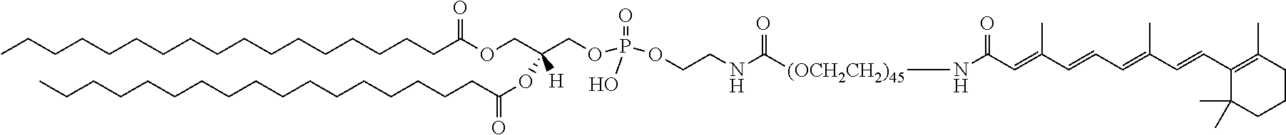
CCCCCCCCCCCCCCCCCC(OCC(COP(OCCNC(=O)[(OCH2CH2)45]NC(=O)C=C(C)C=CC=C(C=CC1=C(C)CCCC1(C)C)C)(=O)O)(OC(CCCCCCCCCCCCCCCCC)=O)[H])=O
